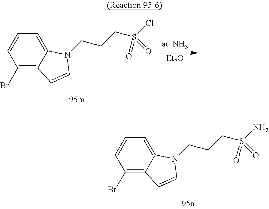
C1(Br)=C2C(=CC=C1)N(CCCS(N)(=O)=O)C=C2.C1(Br)=C2C(=CC=C1)N(CCCS(Cl)(=O)=O)C=C2.[Et2O]
